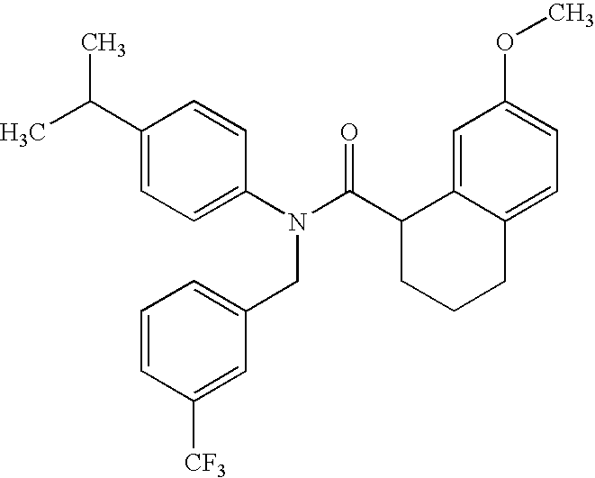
C1(C(C)C)=CC=C(N(C(C2CCCC3=CC=C(OC)C=C23)=O)CC2=CC=CC([CF3])=C2)C=C1
